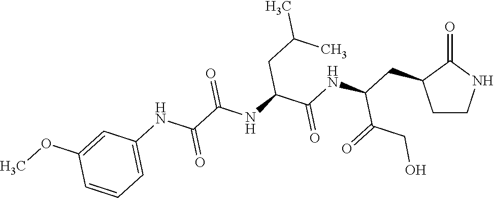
C1CNC(=O)C1CC(NC(C(NC(C(NC1=CC=CC(OC)=C1)=O)=O)CC(C)C)=O)C(=O)CO
